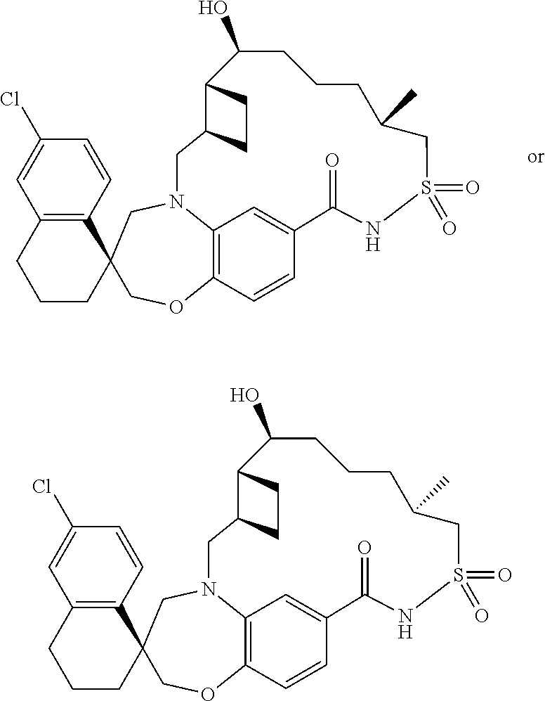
C12(COC3=C4N(C1)CC1C(CC1)C(O)CCCC(C)CS(=O)(=O)NC(=O)C(=C4)C=C3)C1=C(CCC2)C=C(Cl)C=C1.C12(COC3=C4N(C1)CC1C(CC1)C(O)CCCC(C)CS(=O)(=O)NC(=O)C(=C4)C=C3)C1=C(CCC2)C=C(Cl)C=C1
